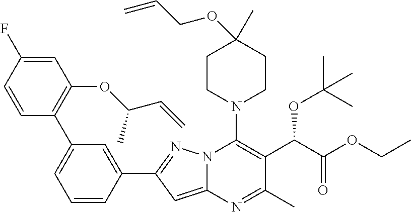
C1=C(F)C=CC(C2=CC=CC(C3=NN4C(=C3)N=C(C)C(C(OC(C)(C)C)C(=O)OCC)=C4N3CCC(C)(OCC=C)CC3)=C2)=C1OC(C=C)C
